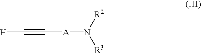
[H]C#C[A]N([R2])[R3]
